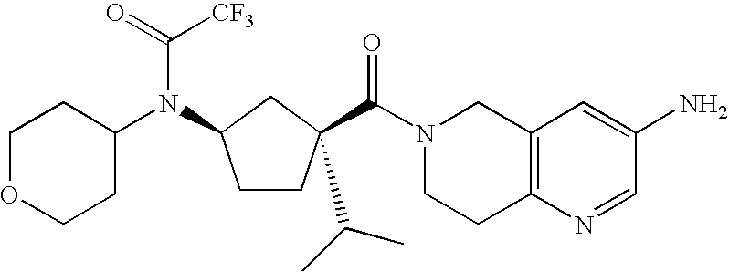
N1(C(=O)C2(C(C)C)CCC(N(C3CCOCC3)C(=O)[CF3])C2)CCC2=C(C1)C=C(N)C=N2
